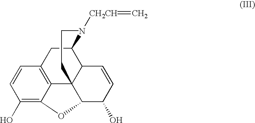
C12=C3C(=C(O)C=C1)OC1C34C(C(C2)N([CH2CH]=C)CC4)C=CC1O
